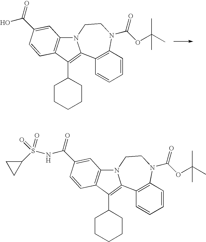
C1(C2CCCCC2)=C2C3=C(C=CC=C3)N(C(OC(C)(C)C)=O)CCN2C2=C1C=CC(C(O)=O)=C2.C1(C2CCCCC2)=C2C3=C(C=CC=C3)N(C(OC(C)(C)C)=O)CCN2C2=C1C=CC(C(NS(C1CC1)(=O)=O)=O)=C2
